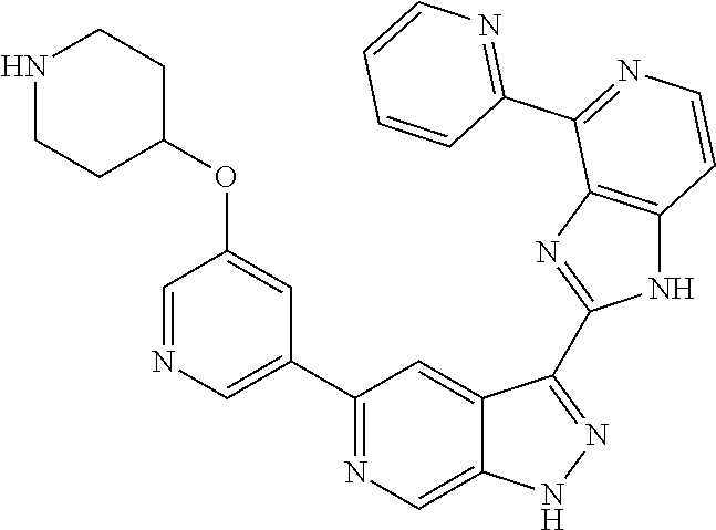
C1(C2=NC=C3C(=C2)C(C2=NC4=C(N2)C=CN=C4C2=NC=CC=C2)=NN3)=CN=CC(OC2CCNCC2)=C1
